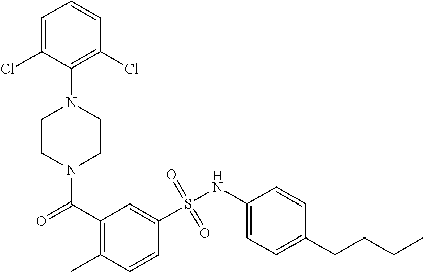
N1(C(=O)C2=C(C)C=CC(S(NC3=CC=C(CCCC)C=C3)(=O)=O)=C2)CCN(C2=C(Cl)C=CC=C2Cl)CC1
